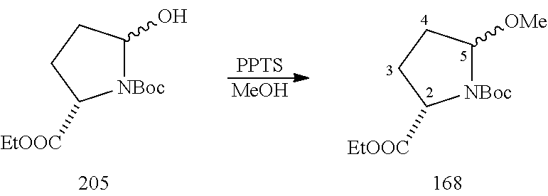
[MeOH].[PPTS].[NBoc]1C(O)CCC1[EtOOC].[NBoc]1C([OMe])CCC1[EtOOC]
